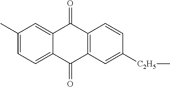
C1(C)=CC=C2C(=C1)C(=O)C1=C(C2=O)C=C([C2H5]C)C=C1
